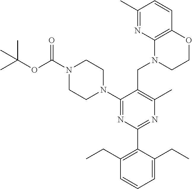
C1(N2CCN(C(OC(C)(C)C)=O)CC2)=NC(C2=C(CC)C=CC=C2CC)=NC(C)=C1CN1CCOC2=C1N=C(C)C=C2
